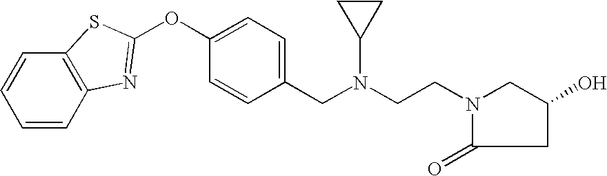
C1(CN(CCN2C(=O)CC(O)C2)C2CC2)=CC=C(OC2=NC3=C(C=CC=C3)S2)C=C1
